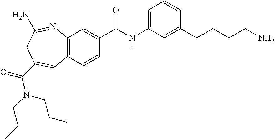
C12=C(C=CC(C(NC3=CC=CC(CCCCN)=C3)=O)=C1)C=C(C(N(CCC)CCC)=O)CC(N)=N2
